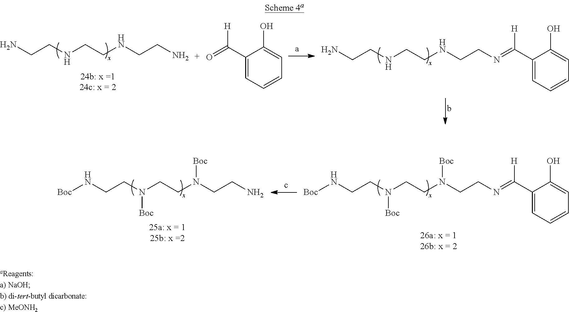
NCCNCCNCCN.NCCNCCNCCN=C(C1=CC=CC=C1O)[H].C1(C(=O)[H])=CC=CC=C1O.N(CCN(CCN(CCN)[Boc])[Boc])[Boc].N(CCN(CCN(CCN=C(C1=CC=CC=C1O)[H])[Boc])[Boc])[Boc]
